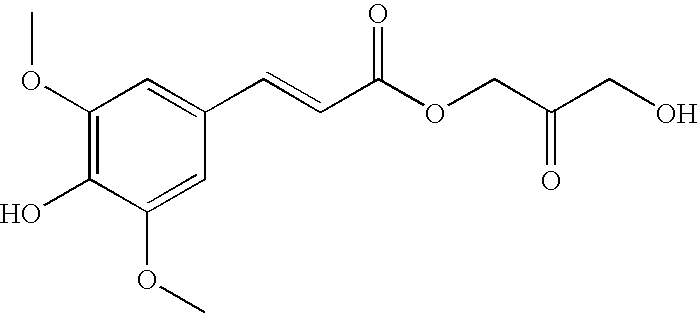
C1(OC)=C(O)C(OC)=CC(C=CC(OCC(CO)=O)=O)=C1
